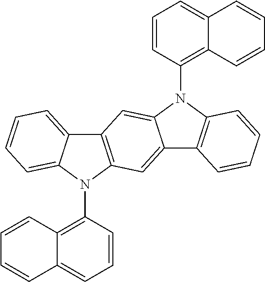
C1=CC(N2C3=C(C4=CC5=C(C6=CC=CC=C6N5C5=C6C(=CC=C5)C=CC=C6)C=C24)C=CC=C3)=C2C(=C1)C=CC=C2
